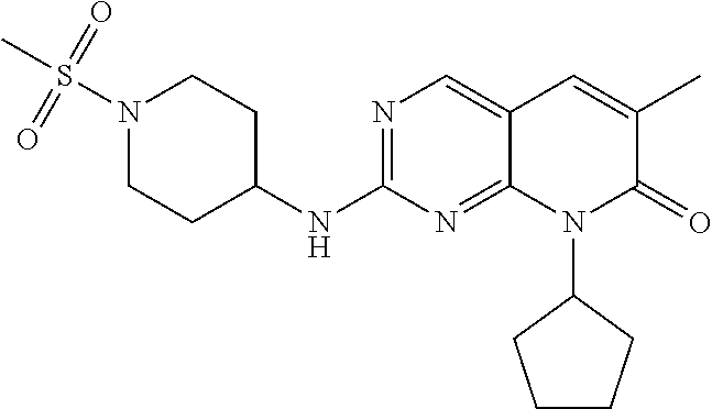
N1(S(C)(=O)=O)CCC(NC2=NC=C3C(=N2)N(C2CCCC2)C(=O)C(C)=C3)CC1
